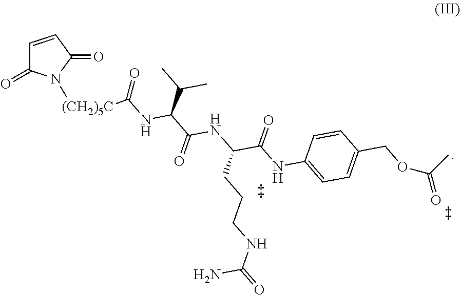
C1=CC(=O)N([(CH2)5C]C(=O)NC(C(C)C)C(NC(C(NC2=CC=C(COC(=O)C)C=C2)=O)CCCNC(=O)N)=O)C1=O
